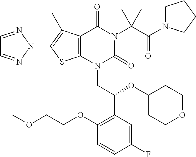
C12=C(N(CC(C3=C(OCCOC)C=CC(F)=C3)OC3CCOCC3)C(=O)N(C(C(=O)N3CCCC3)(C)C)C1=O)SC(N1N=CC=N1)=C2C
